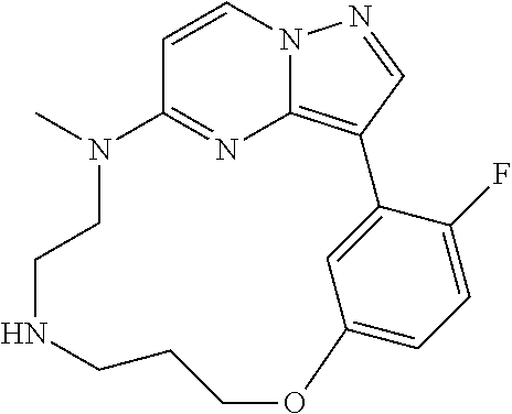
C1=CC2=NC3=C(C=NN13)C1=CC(=CC=C1F)OCCCNCCN2C
